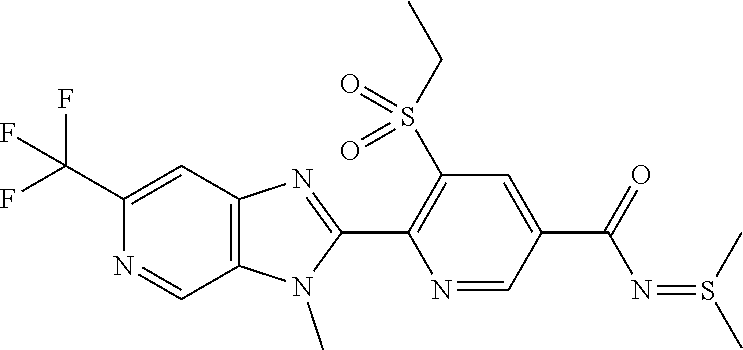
C1(C(F)(F)F)=CC2=C(C=N1)N(C)C(C1=C(S(CC)(=O)=O)C=C(C(N=S(C)C)=O)C=N1)=N2
